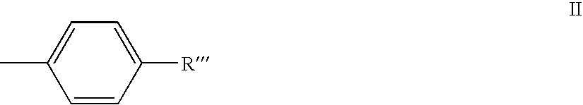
CC1=CC=C([R])C=C1
